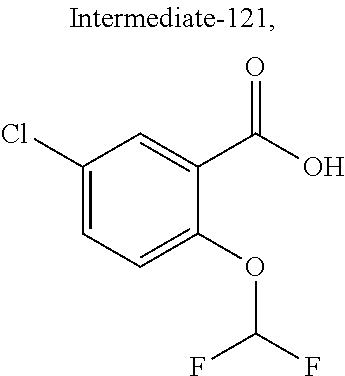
C1(Cl)=CC=C(OC(F)F)C(C(O)=O)=C1
